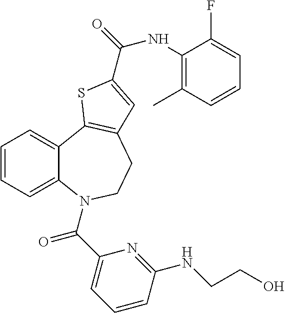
C1=CC=C2C(=C1)C1=C(CCN2C(C2=CC=CC(NCCO)=N2)=O)C=C(C(NC2=C(C)C=CC=C2F)=O)S1
